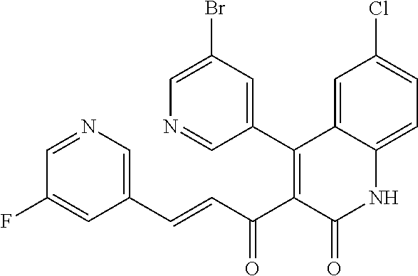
C(=CC(C1=C(C2=CC(Br)=CN=C2)C2=CC(Cl)=CC=C2NC1=O)=O)C1=CN=CC(F)=C1
